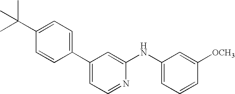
C1(C2=CC=NC(NC3=CC=CC([OCH3])=C3)=C2)=CC=C(C(C)(C)C)C=C1
